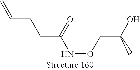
C=CCCC(NOCC(O)C)=O
